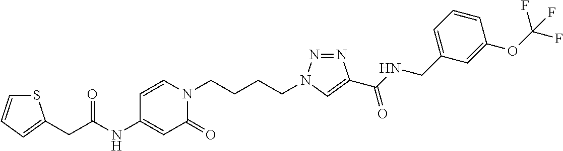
C(NC1=CC(=O)N(CCCCN2N=NC(C(NCC3=CC=CC(OC(F)(F)F)=C3)=O)=C2)C=C1)(=O)CC1=CC=CS1
